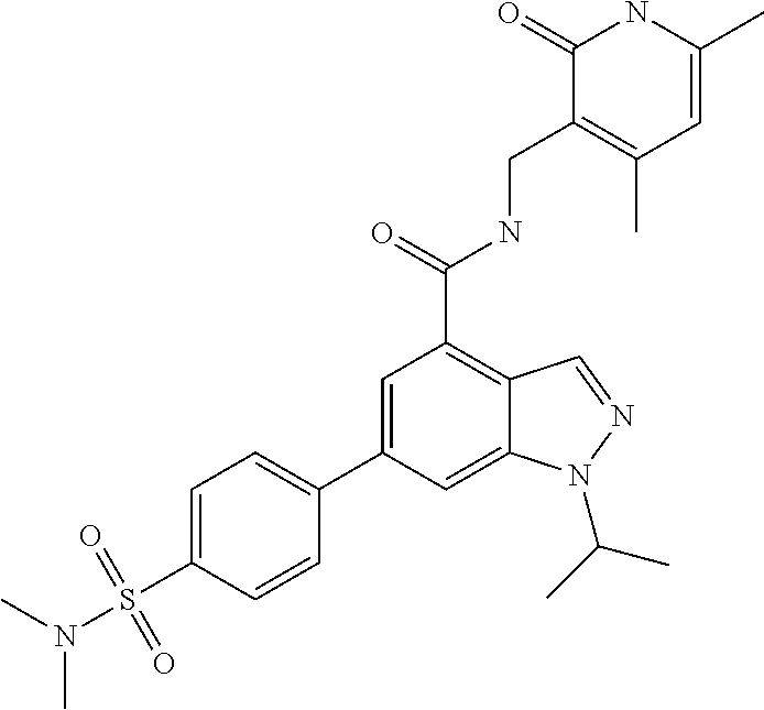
C1=C(S(N(C)C)(=O)=O)C=CC(C2=CC(C(NCC3=C(C)C=C(C)NC3=O)=O)=C3C(=C2)N(C(C)C)N=C3)=C1
